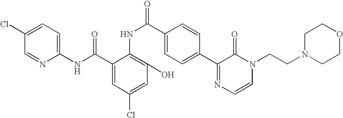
C1(Cl)=CC=C(NC(C2=CC(Cl)=CC(O)=C2NC(=O)C2=CC=C(C3=NC=CN(CCN4CCOCC4)C3=O)C=C2)=O)N=C1
